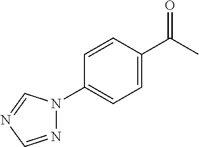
C1=CC(C(C)=O)=CC=C1N1N=CN=C1
